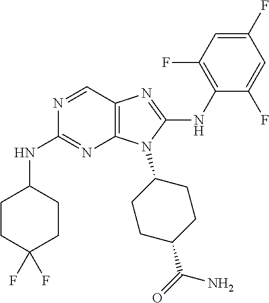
N1=CC2=C(N=C1NC1CCC(F)(F)CC1)N(C1CCC(C(=O)N)CC1)C(NC1=C(F)C=C(F)C=C1F)=N2
